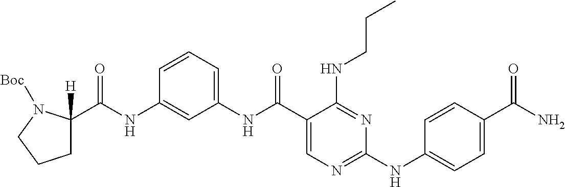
N(C(C1=CN=C(NC2=CC=C(C(N)=O)C=C2)N=C1NCCC)=O)C1=CC=CC(NC(C2([H])CCCN2[Boc])=O)=C1
